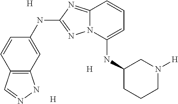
C12=C(C=C(NC3=NN4C(=N3)C=CC=C4NC3CCCN([H])C3)C=C1)NN=C2.[H].[H].[H]
